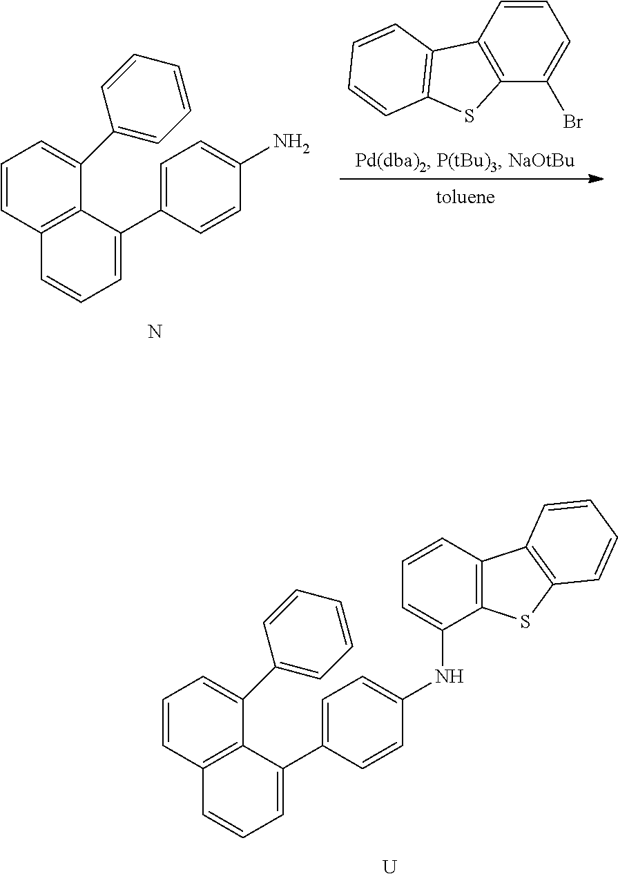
C12=C(C(Br)=CC=C1)SC1=C2C=CC=C1.C1=CC2=C(C(C3=CC=CC=C3)=C1)C(C1=CC=C(N)C=C1)=CC=C2.N.C1=CC2=C(C(C3=CC=CC=C3)=C1)C(C1=CC=C(NC3=CC=CC4=C3SC3=C4C=CC=C3)C=C1)=CC=C2.[U]
